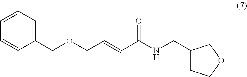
C1(COCC=CC(=O)NCC2CCOC2)=CC=CC=C1
